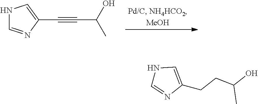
C(C(O)C)#CC1=CNC=N1.N1C=NC(CCC(O)C)=C1
